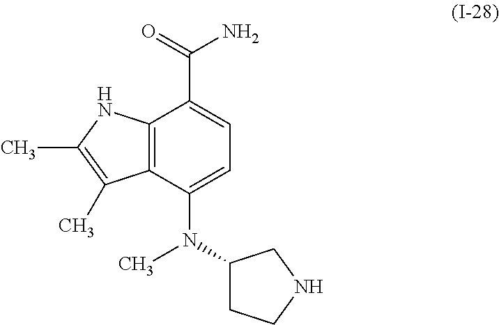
C12=C(C(N(C3CCNC3)C)=CC=C1C(=O)N)C(C)=C(C)N2
